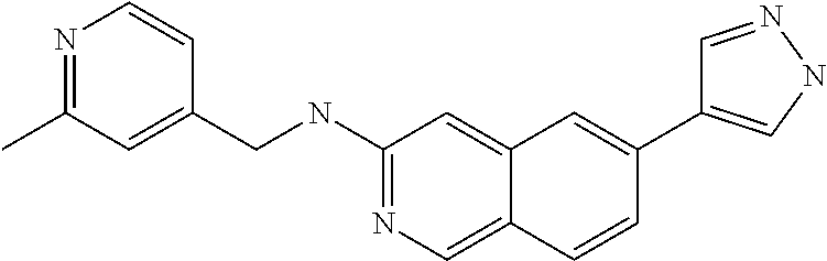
C1=CC2=CN=C(NCC3=CC(C)=NC=C3)C=C2C=C1C1=CNN=C1
